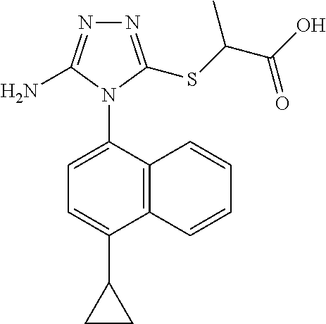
C12=C(C(N3C(N)=NN=C3SC(C(O)=O)C)=CC=C1C1CC1)C=CC=C2
